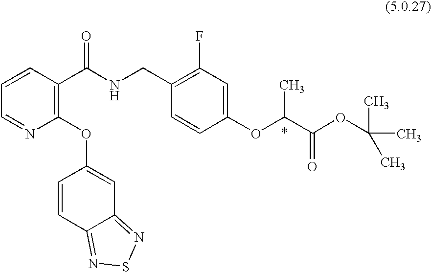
C1=CC(C(NCC2=C(F)C=C(OC(C(OC(C)(C)C)=O)C)C=C2)=O)=C(OC2=CC3=NSN=C3C=C2)N=C1
